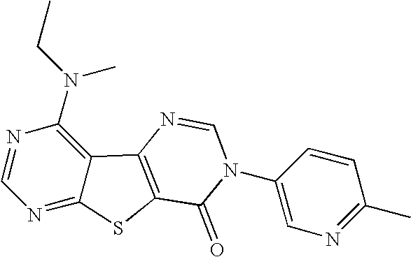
C1=NC(N(CC)C)=C2C(=N1)SC1=C2N=CN(C2=CN=C(C)C=C2)C1=O
